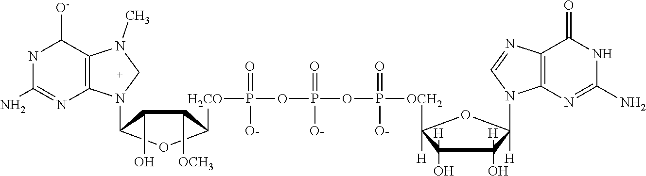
N1C(N)=NC2=C(C1=O)N=CN2C1([H])C(O)([H])C(O)([H])C([OCH2]P(OP(OP([H2CO]C2C([OCH3])C(O)C(N3C4=C(N(C)C3)C([O-])NC(N)=N4)O2)(=O)[O-])(=O)[O-])(=O)[O-])([H])O1
